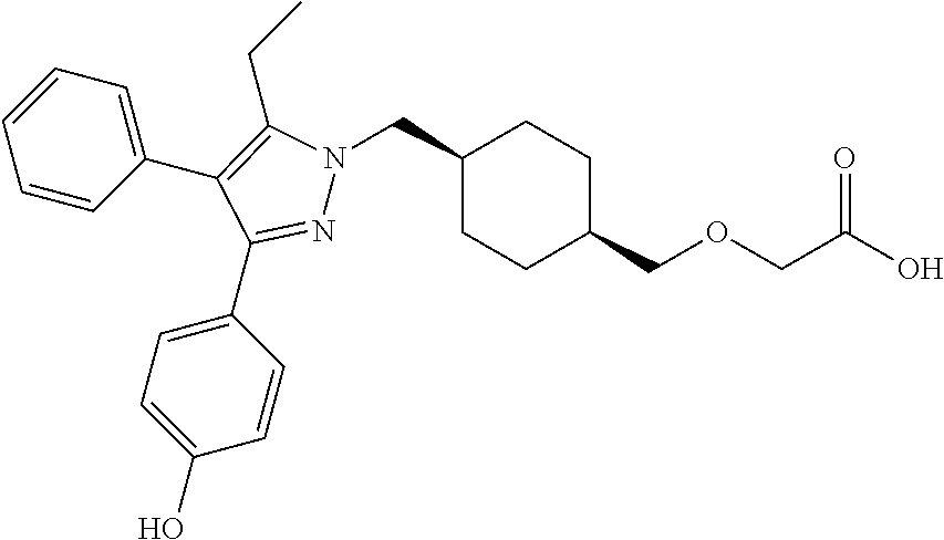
C1(CN2N=C(C3=CC=C(O)C=C3)C(C3=CC=CC=C3)=C2CC)CCC(COCC(O)=O)CC1
